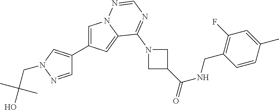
C1=NN(CC(O)(C)C)C=C1C1=CN2C(=C1)C(N1CC(C(NCC3=C(F)C=C(C)C=C3)=O)C1)=NC=N2
